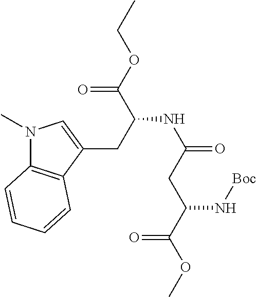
N1(C)C2=C(C(CC(NC(=O)CC(C(OC)=O)N[Boc])C(OCC)=O)=C1)C=CC=C2
